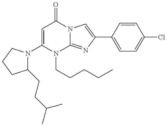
C1(N2C(CCC(C)C)CCC2)=CC(=O)N2C(=NC(C3=CC=C(Cl)C=C3)=C2)N1CCCCC
